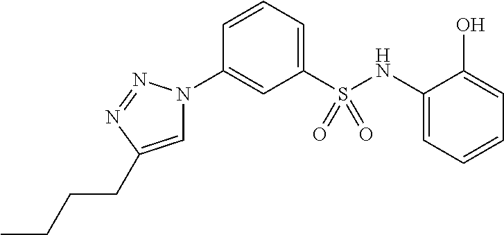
C1(S(NC2=CC=CC=C2O)(=O)=O)=CC=CC(N2C=C(CCCC)N=N2)=C1
